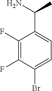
C1(F)=C(F)C(Br)=CC=C1C(C)N
